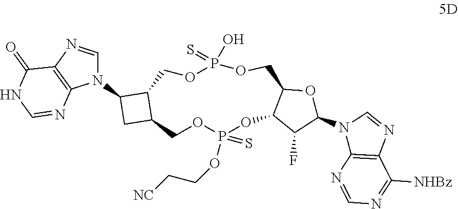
N1(C2CC3C2COP(=S)(O)OCC2C(OP(OCC[NC])(=S)OC3)C(F)C(N3C4=C(N=C3)C([NHBz])=NC=N4)O2)C=NC2=C1N=CNC2=O
